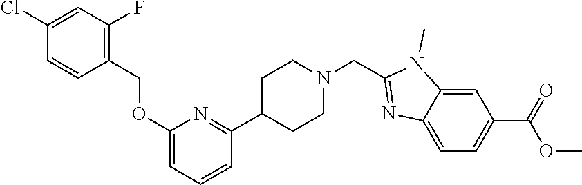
C1=C2C(=CC=C1C(=O)OC)N=C(CN1CCC(C3=NC(OCC4=C(F)C=C(Cl)C=C4)=CC=C3)CC1)N2C
